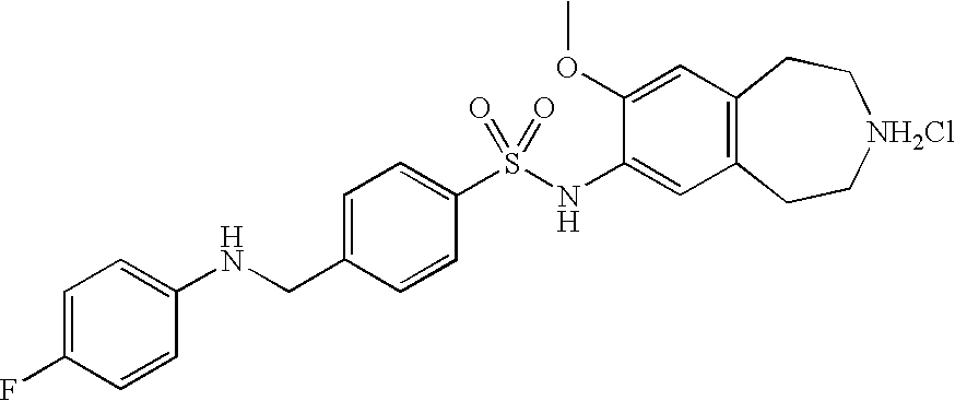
C1(OC)=CC2=C(C=C1NS(C1=CC=C(CNC3=CC=C(F)C=C3)C=C1)(=O)=O)CC[NH2Cl]CC2
